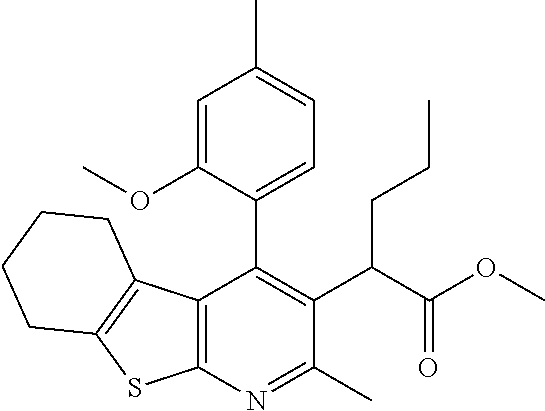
C12=C(N=C(C)C(C(C(OC)=O)CCC)=C1C1=CC=C(C)C=C1OC)SC1=C2CCCC1
